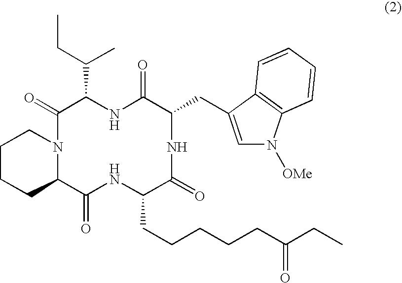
C1(=O)N2C(C(=O)NC(CCCCCC(CC)=O)C(=O)NC(CC3=CN([OMe])C4=C3C=CC=C4)C(=O)NC1C(C)CC)CCCC2
